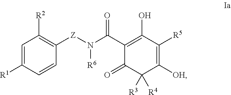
C1=CC([R1])=CC([R2])=C1[Z]N(C(C1=C(O)C([R5])=C([OH])C([R3])([R4])C1=O)=O)[R6]
